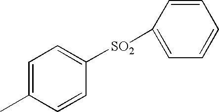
C1=C(C)C=CC([SO2]C2=CC=CC=C2)=C1
